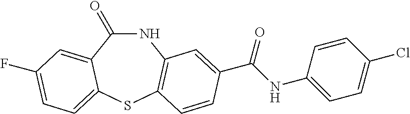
N1C(=O)C2=CC(F)=CC=C2SC2=C1C=C(C(NC1=CC=C(Cl)C=C1)=O)C=C2
